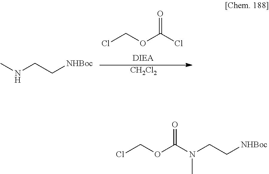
ClCOC(Cl)=O.CNCC[NHBoc].[CH2Cl2].ClCOC(N(C)CC[NHBoc])=O
